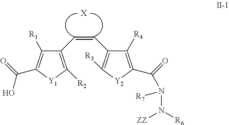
C1(C=CC2=C([R3])[Y2]C(C(=O)N(N([ZZ])[R6])[R7])=C2[R4])=C([R2])[Y1]C(C(=O)O)=C1[R1].[X]
